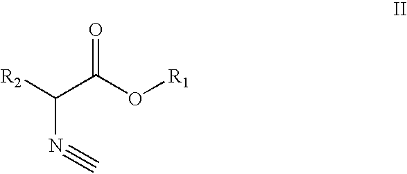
[R2]C(C(O[R1])=O)N#C
